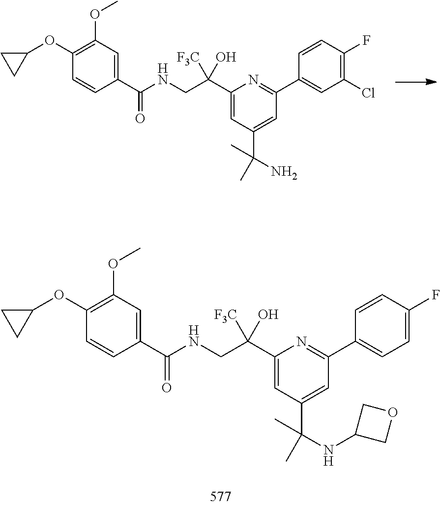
O(C1=C(OC)C=C(C(NCC(C2=CC(C(N)(C)C)=CC(C3=CC(Cl)=C(F)C=C3)=N2)([F3C])O)=O)C=C1)C1CC1.O(C1=C(OC)C=C(C(NCC(C2=CC(C(NC3COC3)(C)C)=CC(C3=CC=C(F)C=C3)=N2)([F3C])O)=O)C=C1)C1CC1
